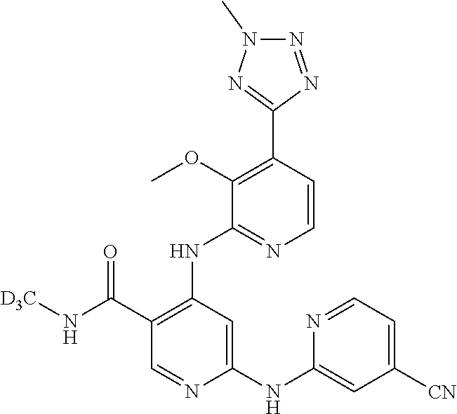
N1=NC(C2=C(OC)C(NC3=C(C(N[D3C])=O)C=NC(NC4=CC([CN])=CC=N4)=C3)=NC=C2)=NN1C
